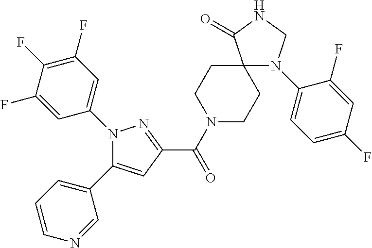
N1(C(C2=NN(C3=CC(F)=C(F)C(F)=C3)C(C3=CC=CN=C3)=C2)=O)CCC2(CC1)N(C1=CC=C(F)C=C1F)CNC2=O
